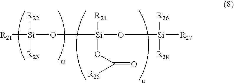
[R21][Si](O[Si](O[Si]([R27])([R26])[R28])([R24])OC([R25])=O)([R22])[R23]
